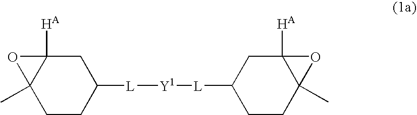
CC12CCC([L][Y1][L]C3CCC4(C)C([HA])(C3)O4)CC1([HA])O2
